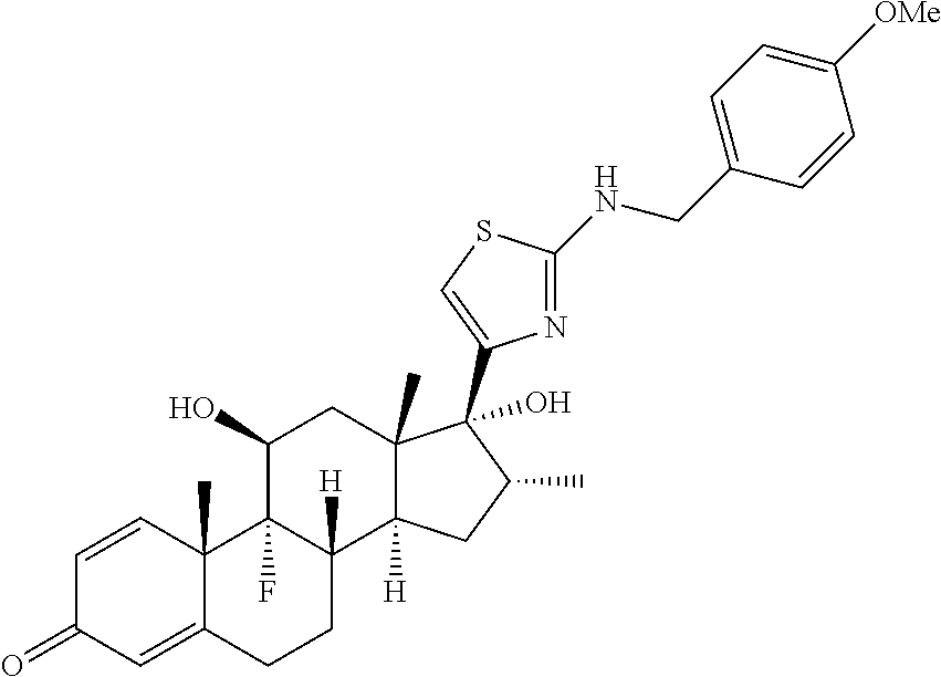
C1=CC2(C)C(=CC1=O)CCC1([H])C2(F)C(O)CC2(C)C1([H])CC(C)C2(C1=CSC(NCC2=CC=C([OMe])C=C2)=N1)O
